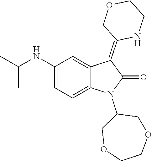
C1(NC(C)C)=CC=C2C(=C1)C(=C1NCCOC1)C(=O)N2C1COCCOC1
